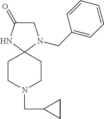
C1(=O)CN(CC2=CC=CC=C2)C2(N1)CCN(CC1CC1)CC2
